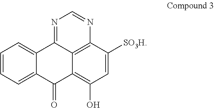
C1=CC=C2C(=C1)C1=NC=NC3=C1C(=C(O)C=C3[SO3H])C2=O
